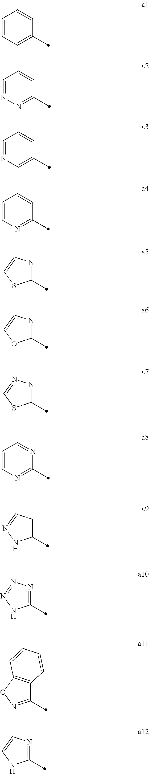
C1=CC=C(C)C=C1.C1=NN=C(C)C=C1.C1=NC=C(C)C=C1.C1=CN=C(C)C=C1.C1(C)=NC=CS1.C1(C)=NC=CO1.C1(C)=NN=CS1.C1(C)=NC=CC=N1.C1(C)=CC=NN1.C1(C)=NN=NN1.C1(C)=NOC2=C1C=CC=C2.C1(C)=NC=CN1
